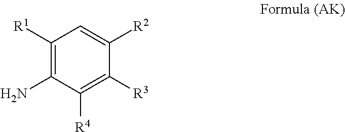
C1([R1])=C(N)C([R4])=C([R3])C([R2])=C1
